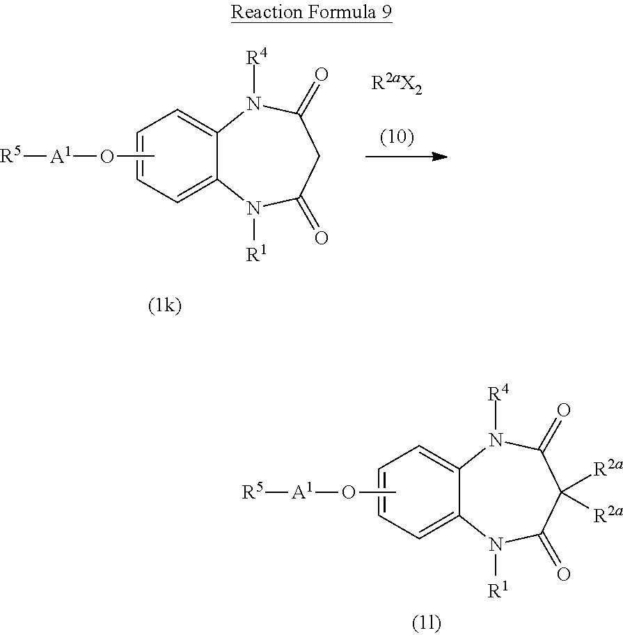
C1=CC=C2C(=C1)N([R4])C(=O)C([R2a])([R2a])C(=O)N2[R1].CO[A1][R5].C1=CC=C2C(=C1)N([R4])C(=O)CC(=O)N2[R1].CO[A1][R5]
